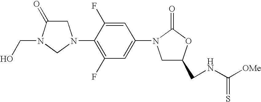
C1C(=O)N(CO)CN1C1=C(F)C=C(N2CC(CNC([OMe])=S)OC2=O)C=C1F
